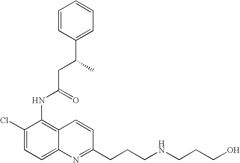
C1=CC(C(C)CC(NC2=C3C(=CC=C2Cl)N=C(CCCNCCCO)C=C3)=O)=CC=C1
